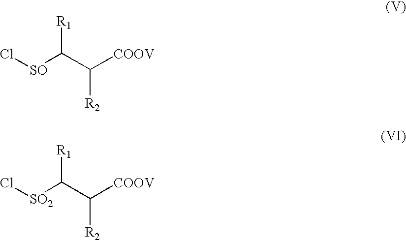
Cl[SO]C(C([COOV])[R2])[R1].Cl[SO2]C(C([COOV])[R2])[R1]
